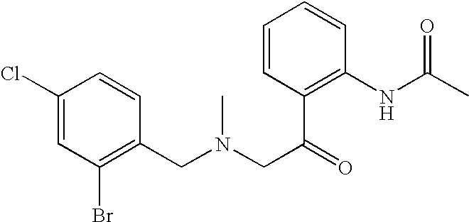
C1(Cl)=CC(Br)=C(CN(CC(C2=C(NC(C)=O)C=CC=C2)=O)C)C=C1
